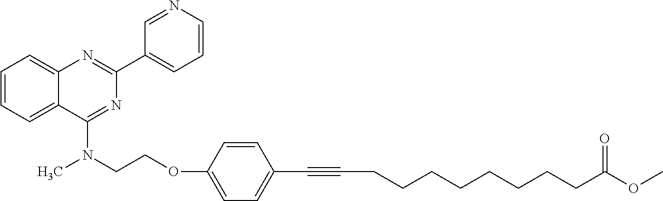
C1=CC=C2C(=C1)N=C(C1=CC=CN=C1)N=C2N(C)CCOC1=CC=C(C#CCCCCCCCCC(OC)=O)C=C1
